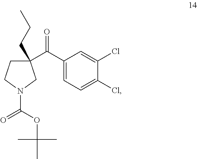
C1(CCC)(C(C2=CC=C(Cl)C(Cl)=C2)=O)CCN(C(OC(C)(C)C)=O)C1
